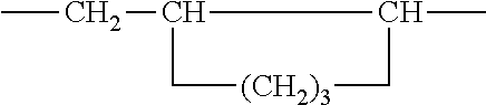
CCC1C[(CH2)3]CC1C
